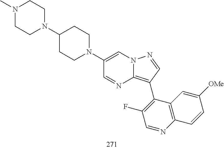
C1(C2=C3N=CC(N4CCC(N5CCN(C)CC5)CC4)=CN3N=C2)=C(F)C=NC2=C1C=C([OMe])C=C2
